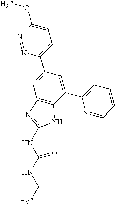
N1=NC(C2=CC3=C(C(C4=CC=CC=N4)=C2)NC(NC(NCC)=O)=N3)=CC=C1OC
